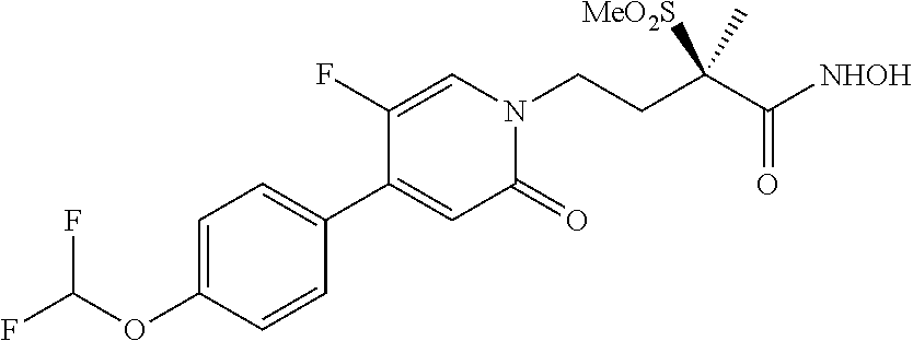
C1(OC(F)F)=CC=C(C2=CC(=O)N(CCC(C([NHOH])=O)([MeO2S])C)C=C2F)C=C1
